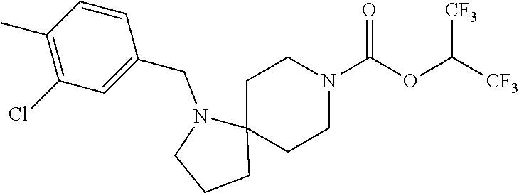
[CF3]C(OC(N1CCC2(CC1)N(CC1=CC(Cl)=C(C)C=C1)CCC2)=O)[CF3]
